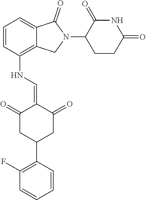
C1=CC(NC=C2C(=O)CC(C3=C(F)C=CC=C3)CC2=O)=C2C(=C1)C(=O)N(C1CCC(=O)NC1=O)C2
